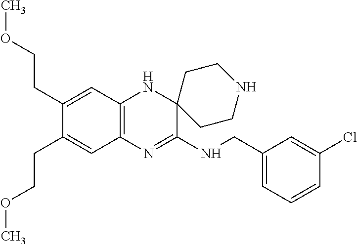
C12=C(N=C(NCC3=CC=CC(Cl)=C3)C3(N1)CCNCC3)C=C(CCOC)C(CCOC)=C2
